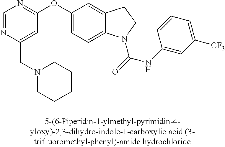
C1(OC2=CC=C3C(=C2)CCN3C(=O)NC2=CC([CF3])=CC=C2)=NC=NC(CN2CCCCC2)=C1
